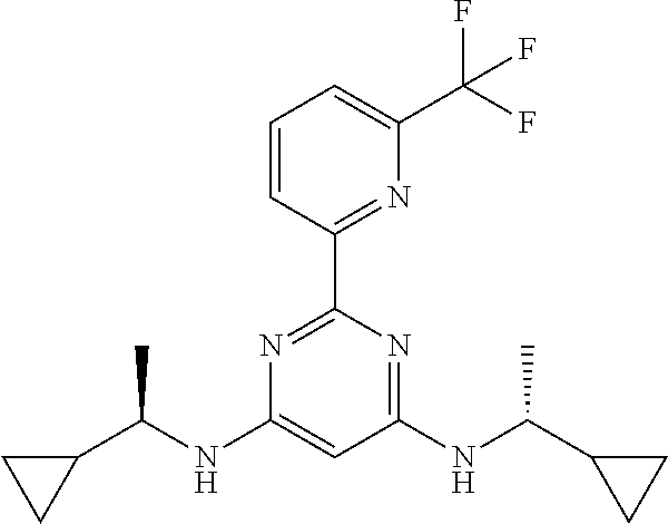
N1=C(C2=NC(C(F)(F)F)=CC=C2)N=C(NC(C2CC2)C)C=C1NC(C1CC1)C
